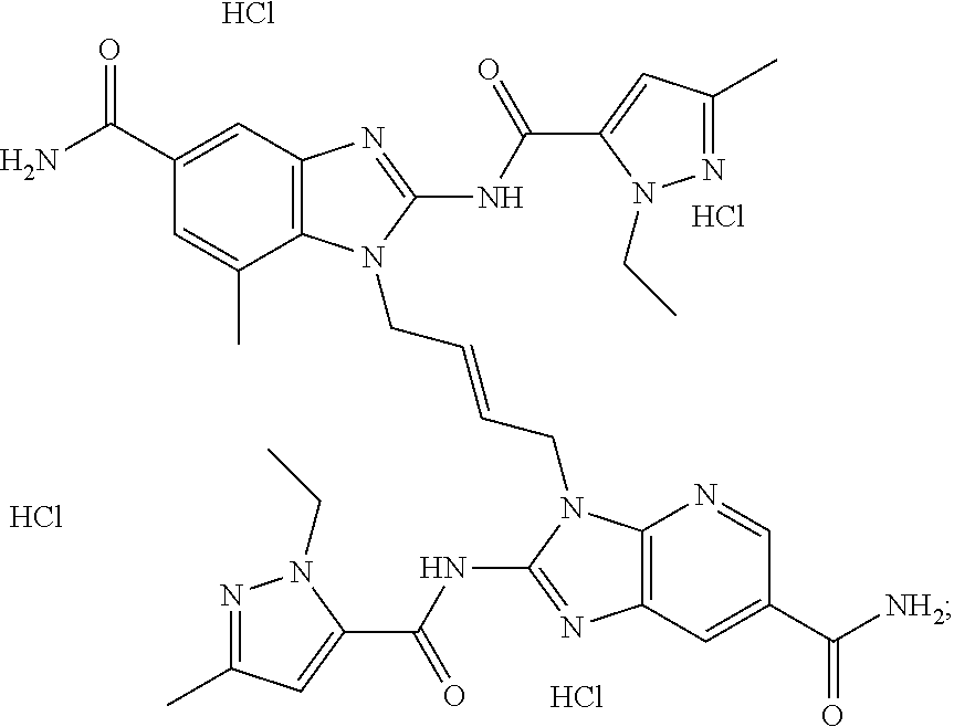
C12=C(C=C(C(N)=O)C=C1C)N=C(NC(C1=CC(C)=NN1CC)=O)N2CC=CCN1C2=C(N=C1NC(C1=CC(C)=NN1CC)=O)C=C(C([NH2])=O)C=N2.Cl.Cl.Cl.Cl
